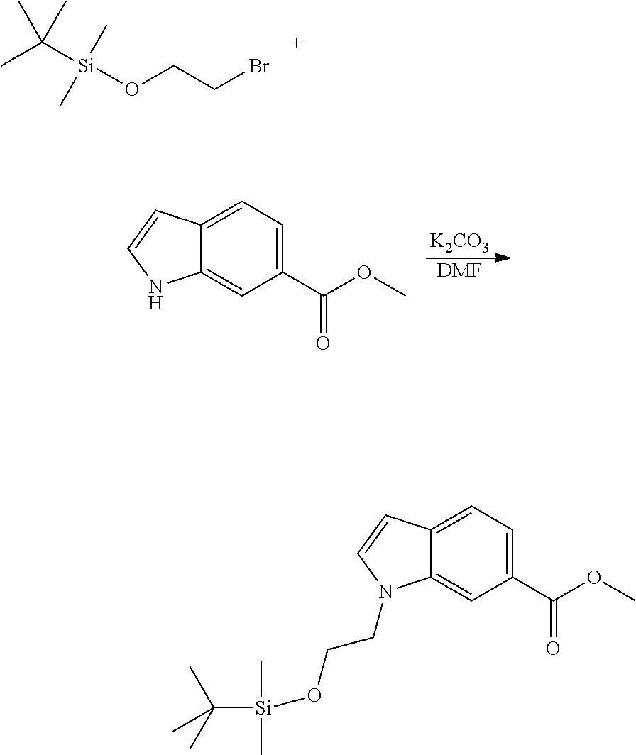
BrCCO[Si](C(C)(C)C)(C)C.[K2CO3].[DMF].C12=CC=C(C(OC)=O)C=C1NC=C2.C12=CC=C(C(OC)=O)C=C1N(CCO[Si](C)(C)C(C)(C)C)C=C2
